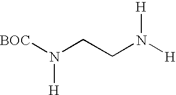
[BOC]N(CCN([H])[H])[H]
